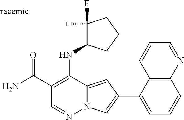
O=C(C1=C(NC2C(F)(C)CCC2)C2=CC(C3=CC=CC4=C3C=CC=N4)=CN2N=C1)N
